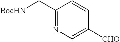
C1(C[BocHN])=NC=C([CHO])C=C1
